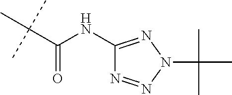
C(C(C)(C)C)(=O)NC1=NN(C(C)(C)C)N=N1
